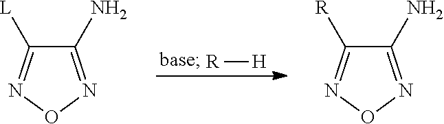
C1(N)=NON=C1[R].[R][H].C1(N)=NON=C1[L]
